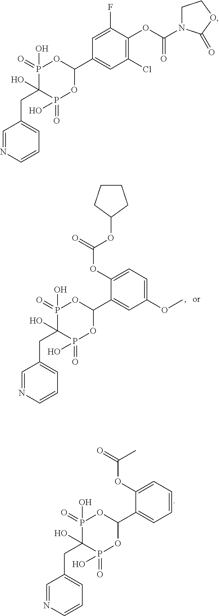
C1(OC(=O)OC2CCCC2)=CC=C(OC)C=C1C1OP(=O)(O)C(CC2=CC=CN=C2)(O)P(=O)(O)O1.C1(OC(=O)C)=CC=CC=C1C1OP(=O)(O)C(CC2=CC=CN=C2)(O)P(=O)(O)O1.C1=C(F)C(OC(=O)N2CCOC2=O)=C(Cl)C=C1C1OP(=O)(O)C(CC2=CC=CN=C2)(O)P(=O)(O)O1
